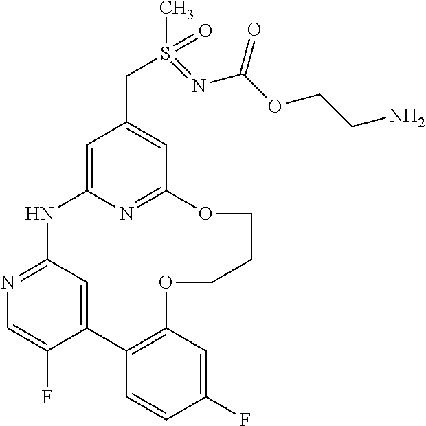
C1=C2N=C(C=C1CS(C)(=NC(=O)OCCN)=O)OCCCOC1=C(C3=CC(=NC=C3F)N2)C=CC(F)=C1
